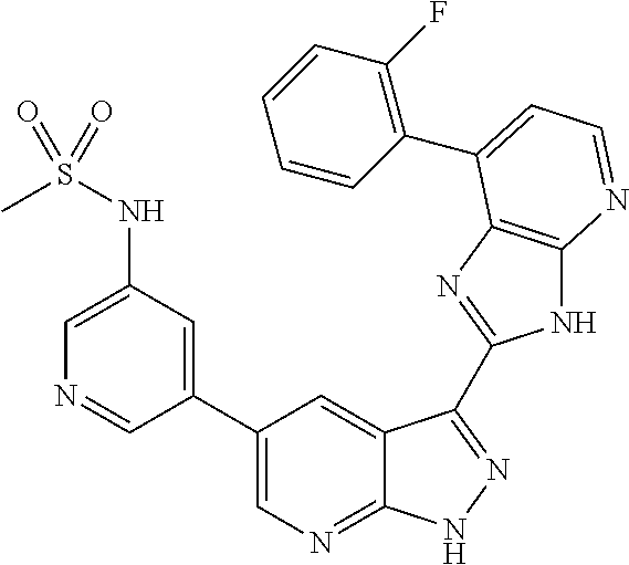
C1(C2=CN=C3C(=C2)C(C2=NC4=C(N2)N=CC=C4C2=C(F)C=CC=C2)=NN3)=CC(NS(C)(=O)=O)=CN=C1
